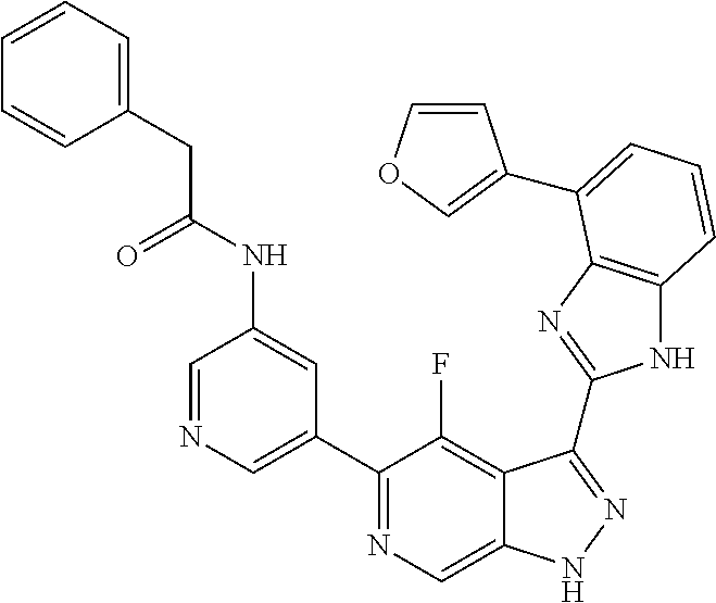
C1=NC=C(C2=NC=C3C(=C2F)C(C2=NC4=C(N2)C=CC=C4C2=COC=C2)=NN3)C=C1NC(CC1=CC=CC=C1)=O
